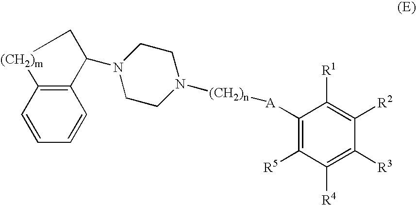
C1=CC=CC2=C1[(CH2)m]CC2N1CCN([(CH2)n][A]C2=C([R5])C([R4])=C([R3])C([R2])=C2[R1])CC1
